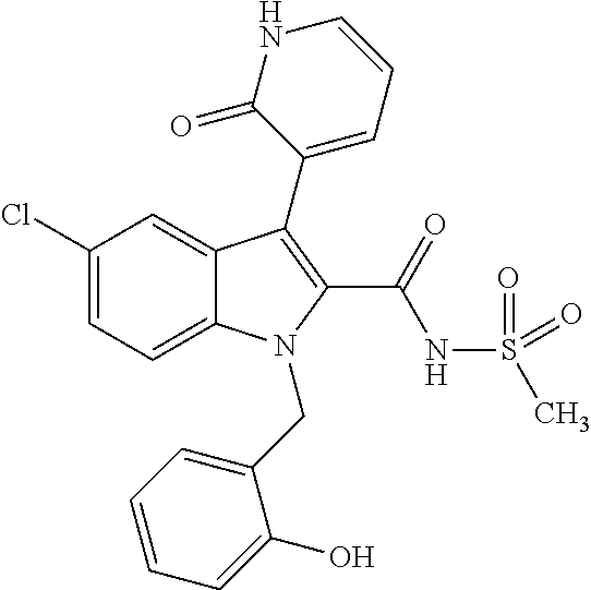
C1(Cl)=CC=C2C(=C1)C(C1=CC=CNC1=O)=C(C(NS(C)(=O)=O)=O)N2CC1=CC=CC=C1O
